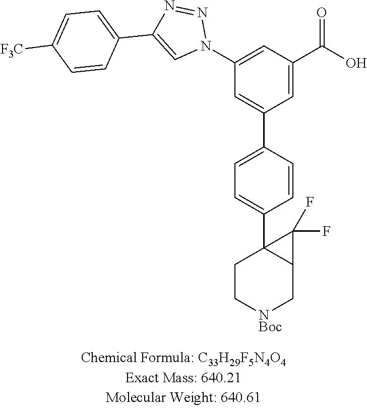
N1=NC(C2=CC=C([F3C])C=C2)=CN1C1=CC(C(=O)O)=CC(C2=CC=C(C34C(C[NBoc]CC3)C4(F)F)C=C2)=C1
